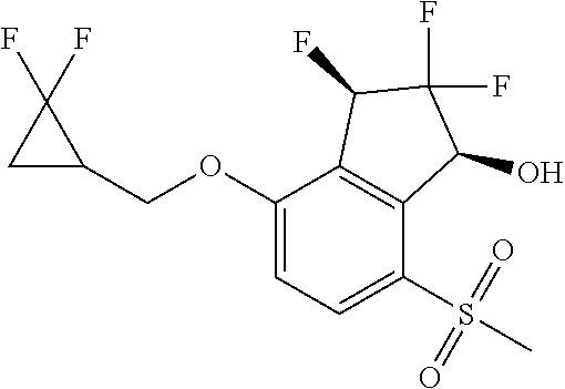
O(C1=CC=C(S(C)(=O)=O)C2=C1C(F)C(F)(F)C2O)CC1C(F)(F)C1
